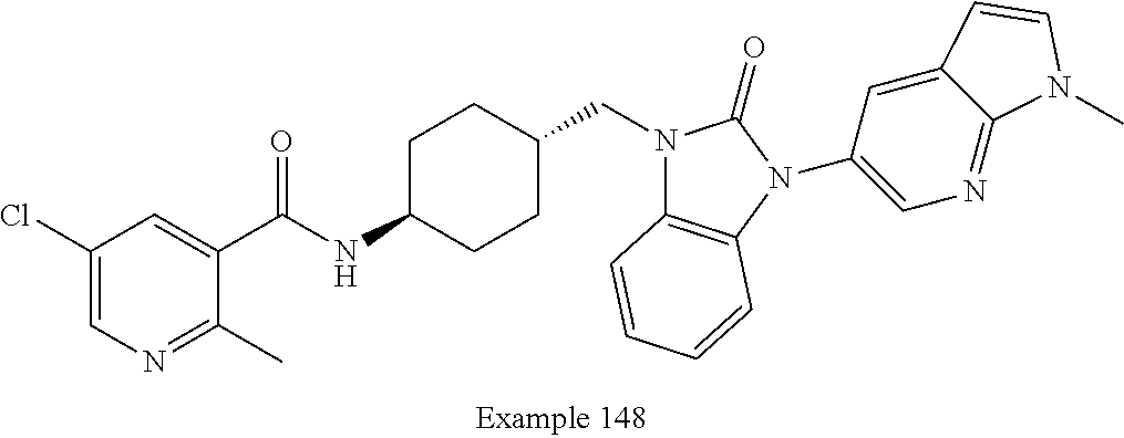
C1(Cl)=CN=C(C)C(C(NC2CCC(CN3C4=C(N(C5=CN=C6C(=C5)C=CN6C)C3=O)C=CC=C4)CC2)=O)=C1
